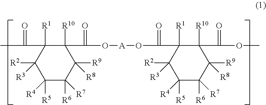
C1(C(C)=O)([R1])C([R2])([R3])C([R5])([R4])C([R6])([R7])C([R9])([R8])C1([R10])C(=O)O[A]OC(=O)C1([R1])C([R2])([R3])C([R5])([R4])C([R6])([R7])C([R9])([R8])C1([R10])C(=O)OC
